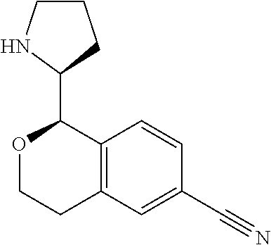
O1CCC2=C(C1C1CCCN1)C=CC(C#N)=C2
